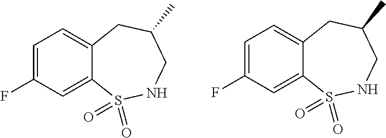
C12=CC(F)=CC=C1CC(C)CNS2(=O)=O.C12=CC(F)=CC=C1CC(C)CNS2(=O)=O
